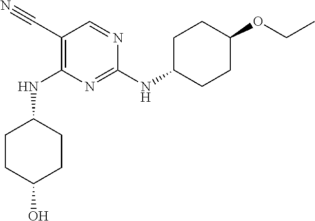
C1(C#N)=C(NC2CCC(O)CC2)N=C(NC2CCC(OCC)CC2)N=C1
